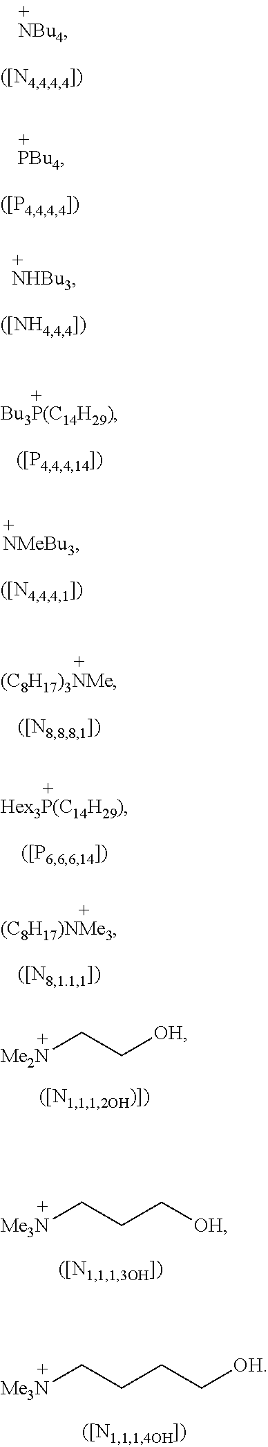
[Me3N]CCC[OH].[Me3N]CCCC[OH].[Me2N]CC[OH]
